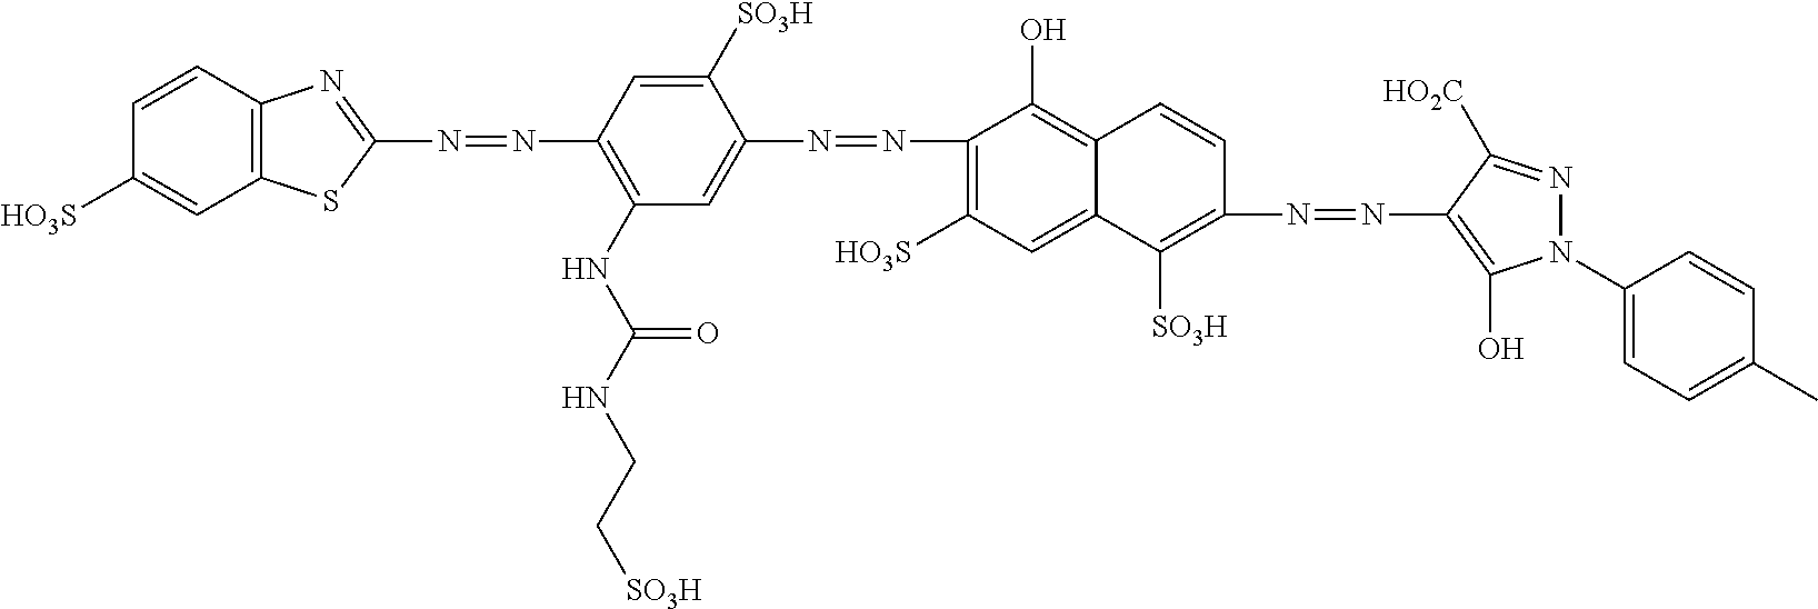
N(=NC1=C(NC(NCC[SO3H])=O)C=C(N=NC2=C([HO3S])C=C3C(=C2O)C=CC(N=NC2=C(O)N(C4=CC=C(C)C=C4)N=C2[HO2C])=C3[SO3H])C([SO3H])=C1)C1=NC2=C(S1)C=C([HO3S])C=C2
